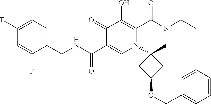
C1(F)=CC=C(CNC(C2=CN3C4(CN(C(C)C)C(=O)C3=C(O)C2=O)CC(OCC2=CC=CC=C2)C4)=O)C(F)=C1
